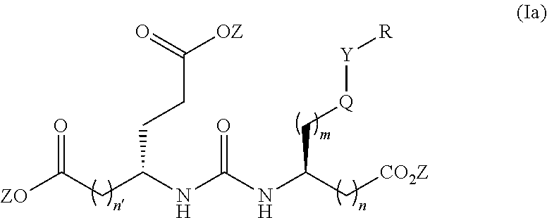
[ZO]C(CC(NC(NC(C[CO2Z])C[Q][Y][R])=O)CCC([OZ])=O)=O
